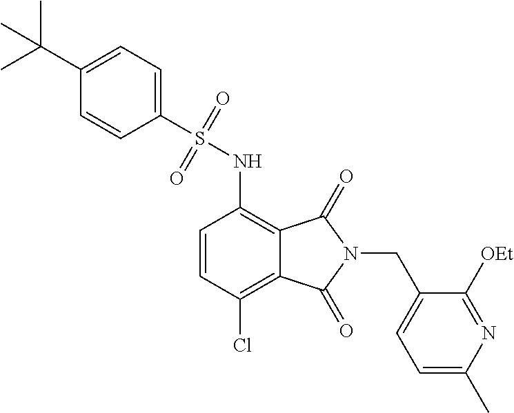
C1=CC(Cl)=C2C(=C1NS(C1=CC=C(C(C)(C)C)C=C1)(=O)=O)C(=O)N(CC1=CC=C(C)N=C1[OEt])C2=O
